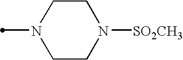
C1CN(C)CCN1[SO2CH3]
